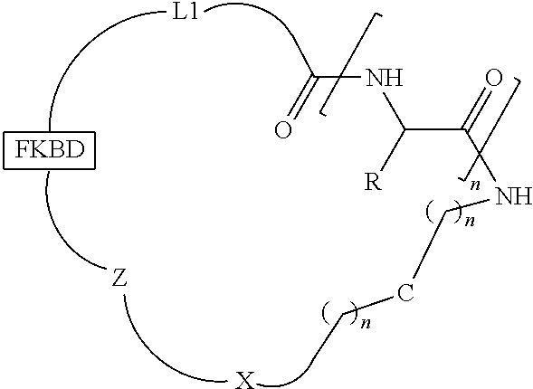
[L1].[X].[FKBD].N(C(C(=O)NCCCC)[R])C(=O)C
